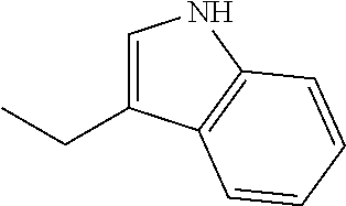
C1=C(CC)C2=C(N1)C=CC=C2
